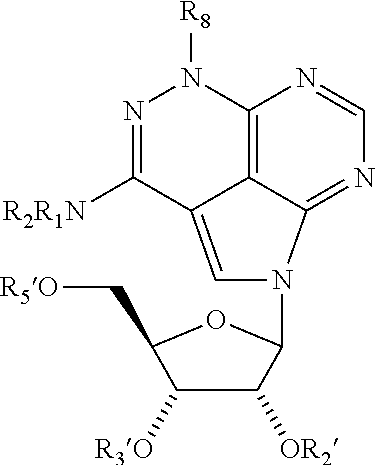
C12=C3C(=NC=N1)N(C1C([OR2])C([R3O])C(C[R5O])O1)C=C3C([R2R1N])=NN2[R8]
